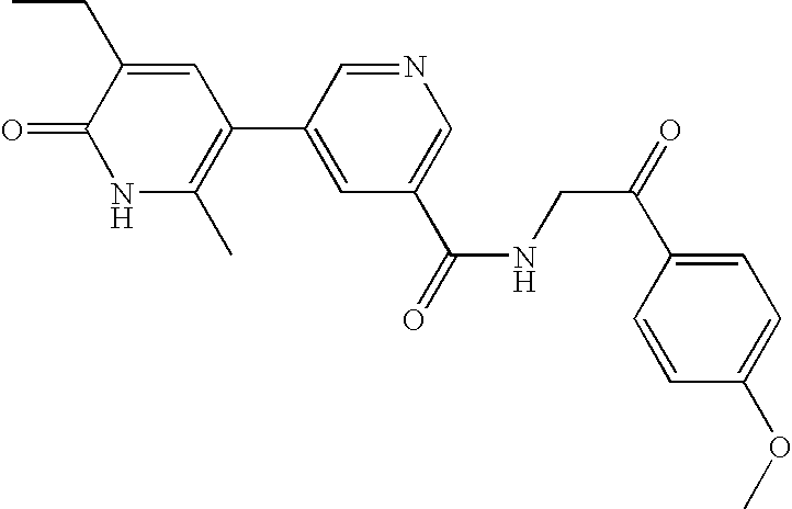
C1(=O)NC(C)=C(C2=CC(C(=O)NCC(=O)C3=CC=C(OC)C=C3)=CN=C2)C=C1CC
